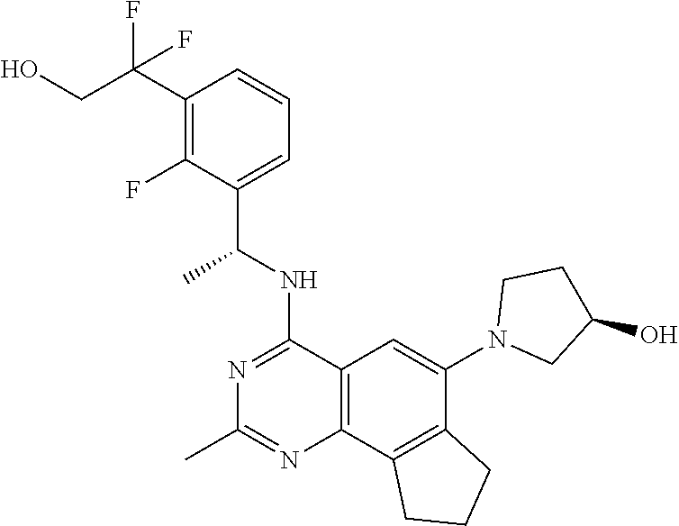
C12=C(C3=C(C(N4CC(O)CC4)=C1)CCC3)N=C(C)N=C2NC(C1=CC=CC(C(CO)(F)F)=C1F)C
